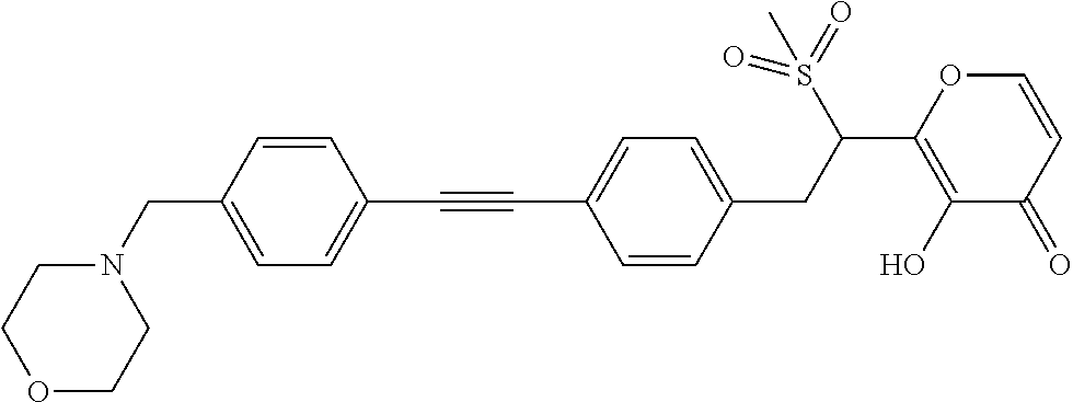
C(#CC1=CC=C(CN2CCOCC2)C=C1)C1=CC=C(CC(C2=C(O)C(=O)C=CO2)S(=O)(C)=O)C=C1
